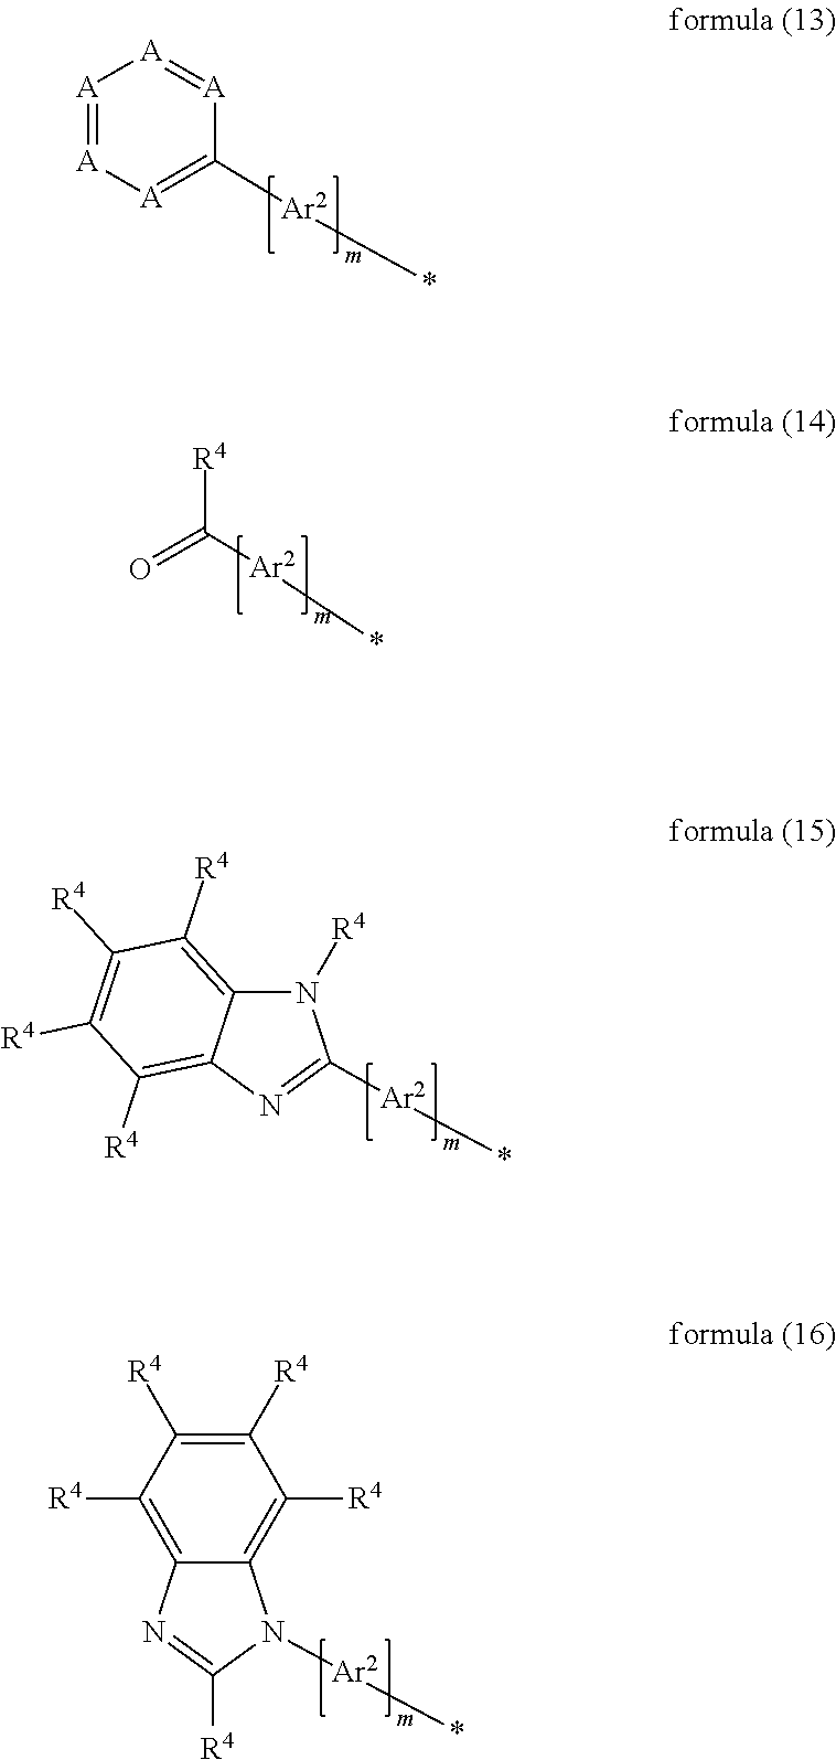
[A]1=[A][A]=C([Ar2]*)[A]=[A]1.O=C([R4])[Ar2]*.N1([R4])C2=C([R4])C([R4])=C([R4])C([R4])=C2N=C1[Ar2]*.C12=C([R4])C([R4])=C([R4])C([R4])=C1N=C([R4])N2[Ar2]*
